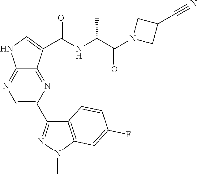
C1=C(C2=NN(C)C3=C2C=CC(F)=C3)N=C2C(=N1)NC=C2C(NC(C(N1CC(C#N)C1)=O)C)=O
